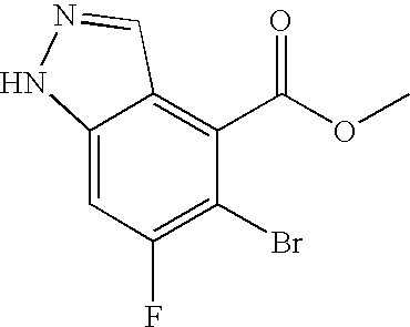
C12=CC(F)=C(Br)C(C(OC)=O)=C1C=NN2
